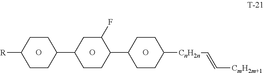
C1CC(C2CCC([CnH2n]C=C[CmH2m+1])CC2)C(F)CC1C1CCC([R])CC1.O.O.O
